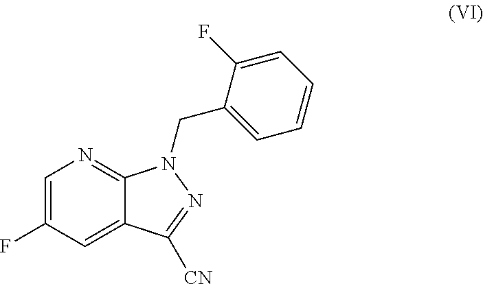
C1=C(F)C=C2C(=N1)N(CC1=CC=CC=C1F)N=C2[CN]
